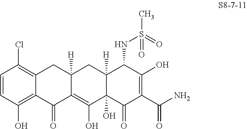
C1=CC(O)=C2C(=C1Cl)CC1([H])C(=C(O)C3(O)C([H])(C1)C(NS(C)(=O)=O)C(O)=C(C(N)=O)C3=O)C2=O
